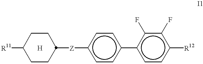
C1CC([Z]c2ccc(-c3ccc([R12])c(F)c3F)cc2)CCC1[R11]
